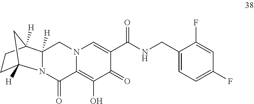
N12C(=O)C3=C(O)C(=O)C(C(NCC4=CC=C(F)C=C4F)=O)=CN3CC1([H])C1([H])CCC2([H])C1
